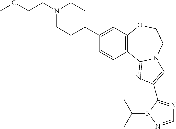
C1(C2CCN(CCOC)CC2)=CC2=C(C=C1)C1=NC(C3=NC=NN3C(C)C)=CN1CCO2
